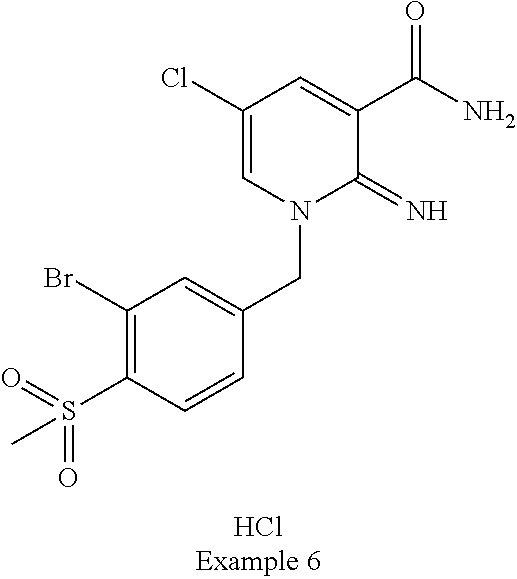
C1(Br)=C(S(=O)(=O)C)C=CC(CN2C(=N)C(C(N)=O)=CC(Cl)=C2)=C1
